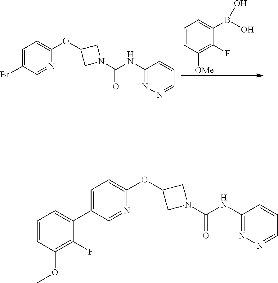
C1=C(Br)C=NC(OC2CN(C(NC3=NN=CC=C3)=O)C2)=C1.C1=CC([OMe])=C(F)C(B(O)O)=C1.C1=C(C2=CC=CC(OC)=C2F)C=NC(OC2CN(C(NC3=NN=CC=C3)=O)C2)=C1
